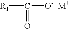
C([O-  M+])([R1])=O
